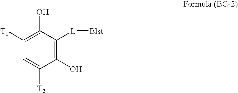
C1([T2])=CC([T1])=C(O)C([L][Blst])=C1O
